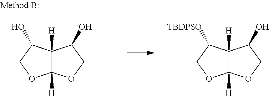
C12([H])C([H])(C(O)CO1)C(O)CO2.C12([H])C([H])(C([TBDPSO])CO1)C(O)CO2
